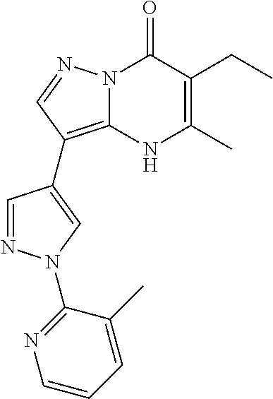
N12C(=C(C3=CN(C4=NC=CC=C4C)N=C3)C=N1)NC(C)=C(CC)C2=O
